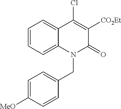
C1=CC=C2C(=C1)C(Cl)=C([CO2Et])C(=O)N2CC1=CC=C([MeO])C=C1
